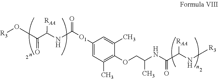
[R3]OC(C(NC([O1]C1=CC(C)=C(OCC(NC(C(N[R3])[RAA])=O)C)C(C)=C1)=O)[RAA])=O
